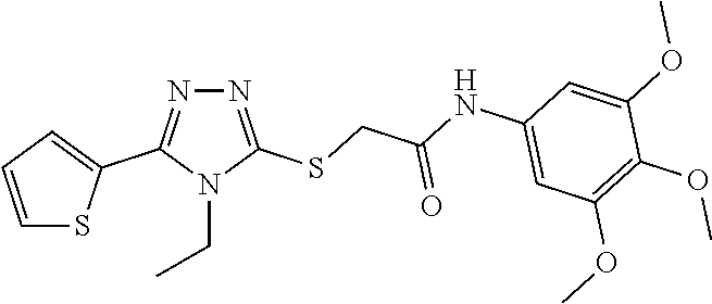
N1=C(SCC(NC2=CC(OC)=C(OC)C(OC)=C2)=O)N(CC)C(C2=CC=CS2)=N1
